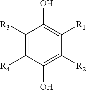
C1([R3])=C([R4])C(O)=C([R2])C([R1])=C1O
